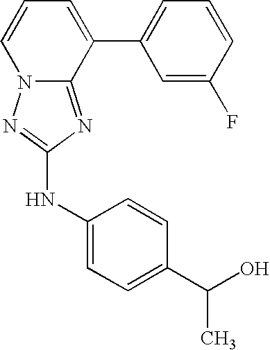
C1=CC=C(C2=CC=CC(F)=C2)C2=NC(NC3=CC=C(C(O)C)C=C3)=NN12
